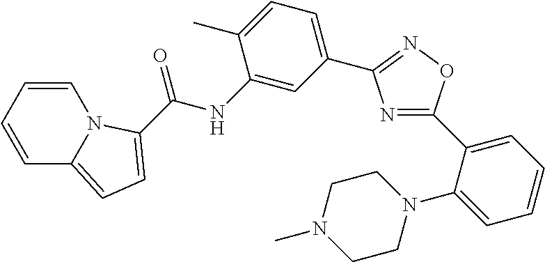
C1=CC=CN2C1=CC=C2C(NC1=CC(C2=NOC(C3=CC=CC=C3N3CCN(C)CC3)=N2)=CC=C1C)=O
